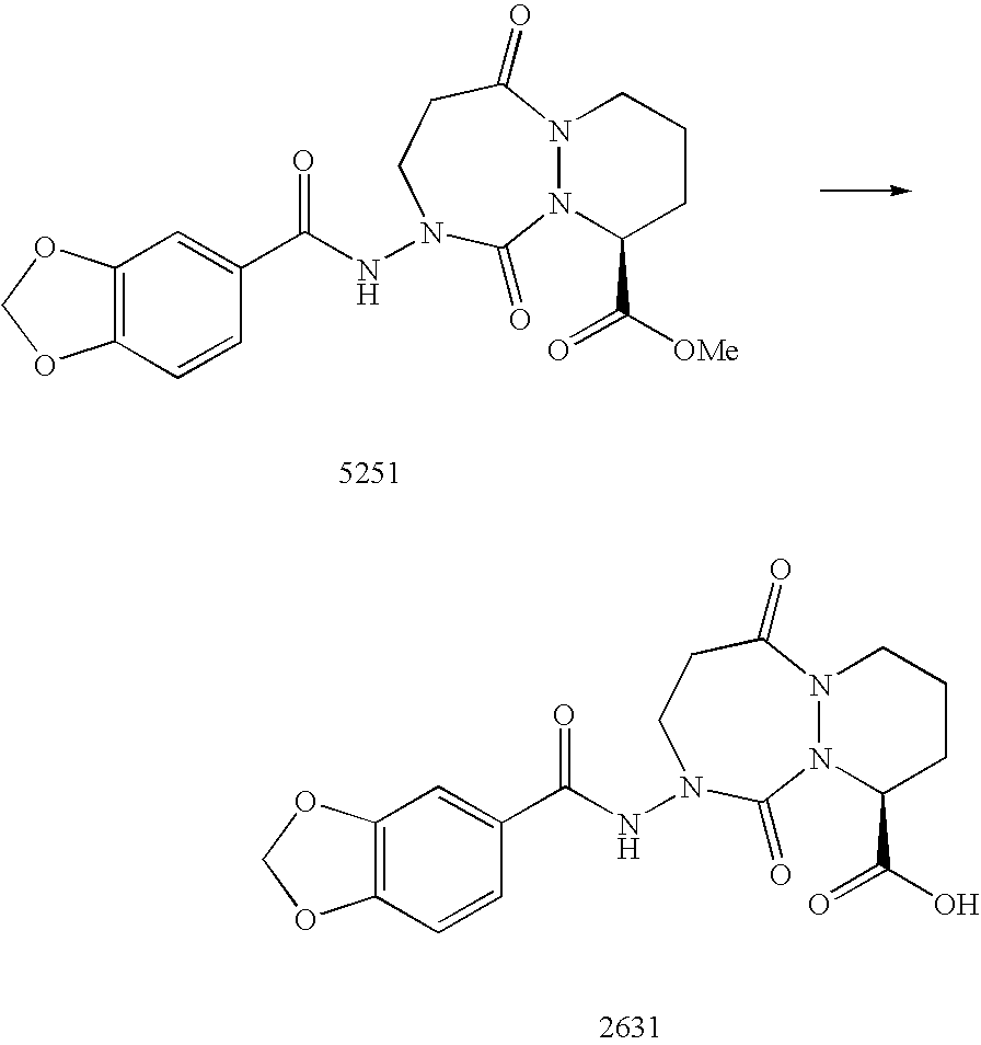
N12N(C(=O)CCN(NC(C3=CC4=C(C=C3)OCO4)=O)C1=O)CCCC2C(O)=O.N12N(C(=O)CCN(NC(C3=CC4=C(C=C3)OCO4)=O)C1=O)CCCC2C([OMe])=O
